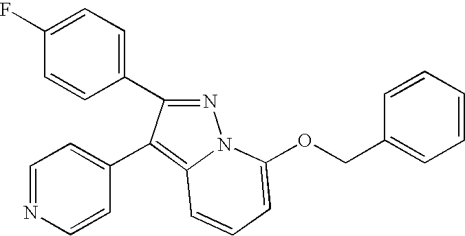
C1(F)=CC=C(C2=NN3C(=C2C2=CC=NC=C2)C=CC=C3OCC2=CC=CC=C2)C=C1
